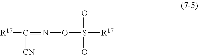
O(S(=O)(=O)[R17])N=C([CN])[R17]
